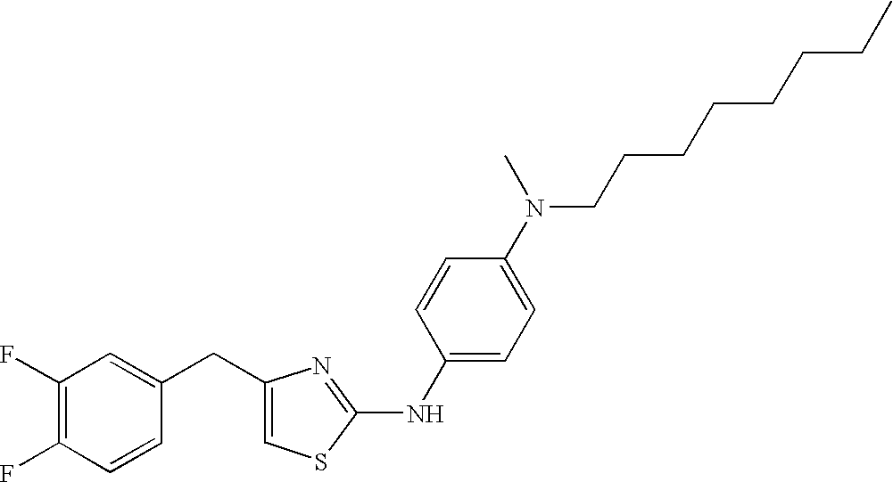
C1(CC2=CC(F)=C(F)C=C2)=CSC(NC2=CC=C(N(CCCCCCCC)C)C=C2)=N1
